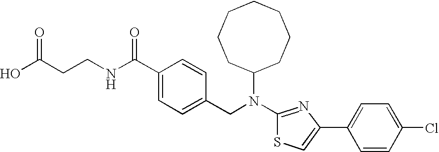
C(CCNC(C1=CC=C(CN(C2CCCCCCC2)C2=NC(C3=CC=C(Cl)C=C3)=CS2)C=C1)=O)(O)=O
